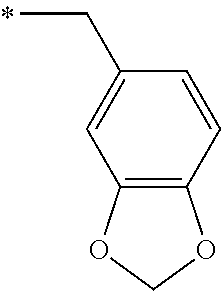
C(C)C1=CC2=C(C=C1)OCO2
